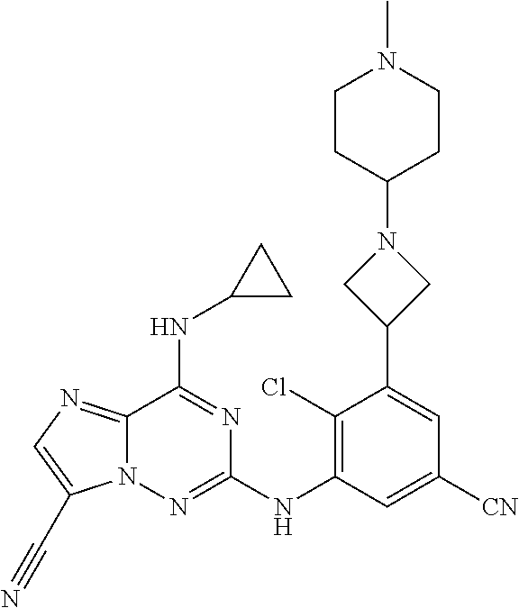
C1([CN])=CC(NC2=NN3C(=NC=C3C#N)C(NC3CC3)=N2)=C(Cl)C(C2CN(C3CCN(C)CC3)C2)=C1
